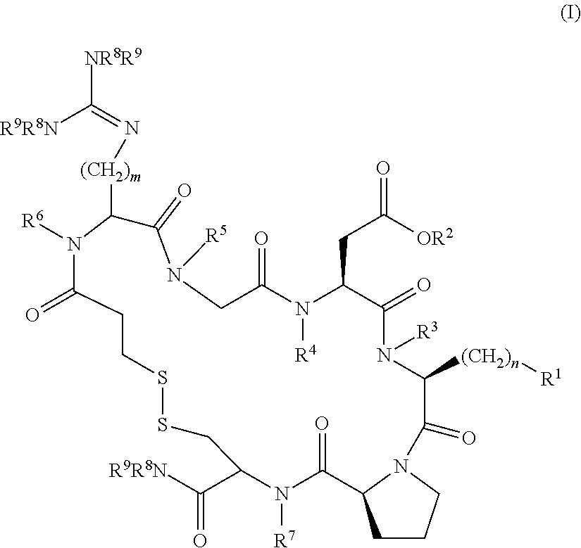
C1CCN2C1C(=O)N([R7])C(C([R9R8N])=O)CSSCCC(=O)N([R6])C([(CH2)m]N=C([NR8R9])[R9R8N])C(=O)N([R5])CC(=O)N([R4])C(CC(=O)[OR2])C(=O)N([R3])C([(CH2)n][R1])C2=O
